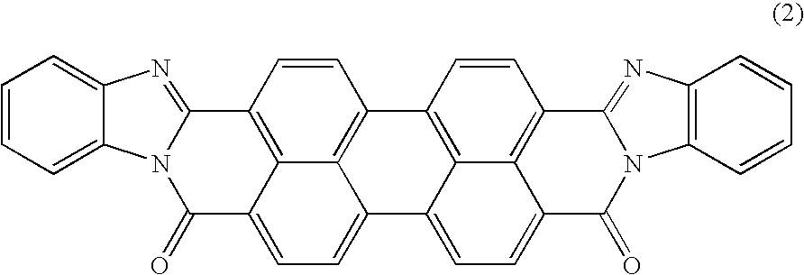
C12=CC=C3C4=C(C=CC(=C14)C1=C4C2=CC=C2C4=C(C=C1)C1=NC4=C(N1C2=O)C=CC=C4)C1=NC2=CC=CC=C2N1C3=O
